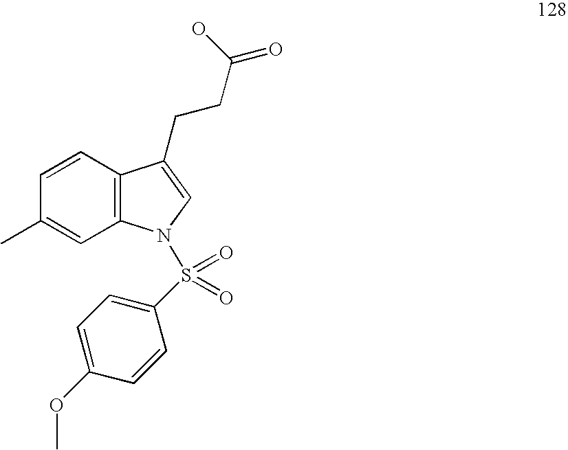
C1=CC2=C(C=C1C)N(S(=O)(=O)C1=CC=C(OC)C=C1)C=C2CCC(=O)O
